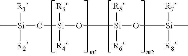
C[Si]([R1])([R2])O[Si]([R3])([R4])O[Si]([R5])([R6])O[Si]([R7])([R8])C
